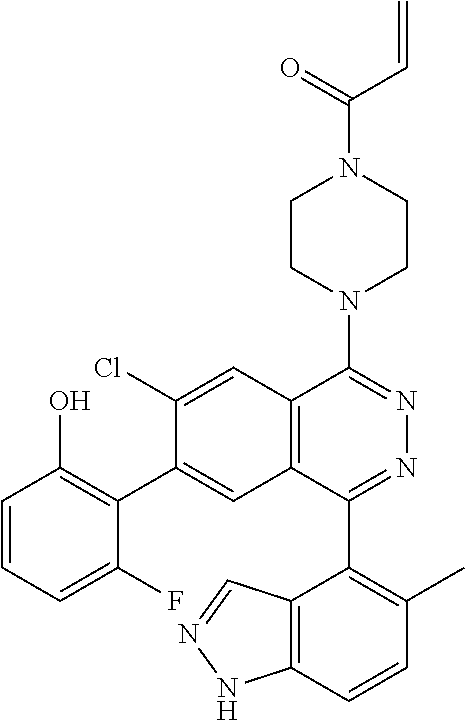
C12=C(C=C(C3=C(O)C=CC=C3F)C(Cl)=C1)C(C1=C(C)C=CC3=C1C=NN3)=NN=C2N1CCN(C(C=C)=O)CC1
